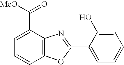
C1=C(C([MeO])=O)C2=C(C=C1)OC(C1=CC=CC=C1O)=N2
